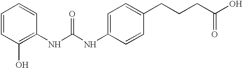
C1=CC(NC(NC2=CC=C(CCCC(O)=O)C=C2)=O)=C(O)C=C1
